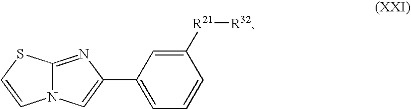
C1([R21][R32])=CC(C2=CN3C(=N2)SC=C3)=CC=C1
